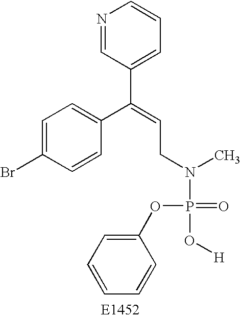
C1=C(Br)C=CC(C(=CCN(P(OC2=CC=CC=C2)(=O)O[H])C)C2=CC=CN=C2)=C1
